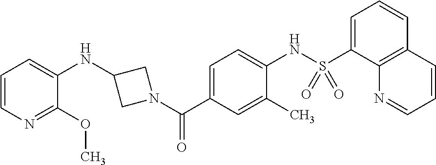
C1(NC2CN(C(C3=CC=C(NS(C4=CC=CC5=C4N=CC=C5)(=O)=O)C(C)=C3)=O)C2)=CC=CN=C1OC
